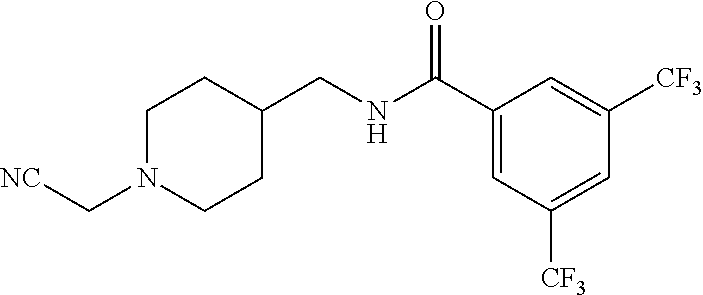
C1(CNC(C2=CC([CF3])=CC([CF3])=C2)=O)CCN(C[NC])CC1
